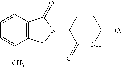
C1=C(C)C2=C(C=C1)C(=O)N(C1C(=O)NC(=O)CC1)C2
